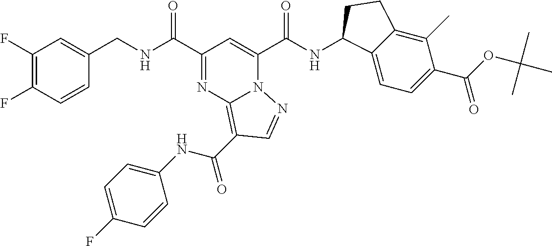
C1(F)=C(F)C=CC(CNC(C2=NC3=C(C(=O)NC4=CC=C(F)C=C4)C=NN3C(C(NC3C4=CC=C(C(OC(C)(C)C)=O)C(C)=C4CC3)=O)=C2)=O)=C1
